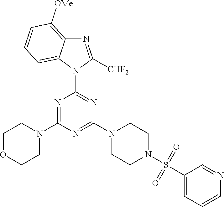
N1=C(N2CCOCC2)N=C(N2CCN(S(=O)(=O)C3=CC=CN=C3)CC2)N=C1N1C2=CC=CC([OMe])=C2N=C1[CHF2]
